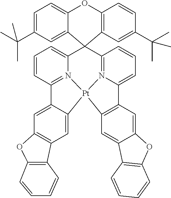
C1=CC2=N3C(=C1)C1(C4=N5C(=CC=C4)C4=C(C=C6C(=C4)OC4=C6C=CC=C4)[Pt]35C3=CC4=C(C=C23)OC2=C4C=CC=C2)C2=C(OC3=CC=C(C(C)(C)C)C=C13)C=CC(C(C)(C)C)=C2
